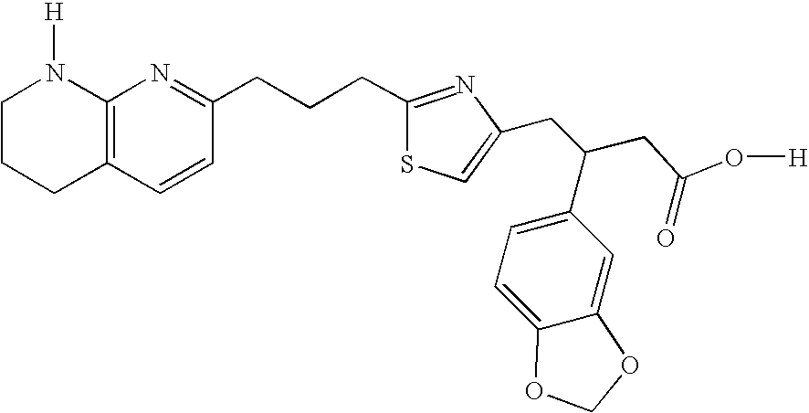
C12=C(C=CC(CCCC3=NC(CC(CC(O[H])=O)C4=CC=C5C(=C4)OCO5)=CS3)=N1)CCCN2[H]
